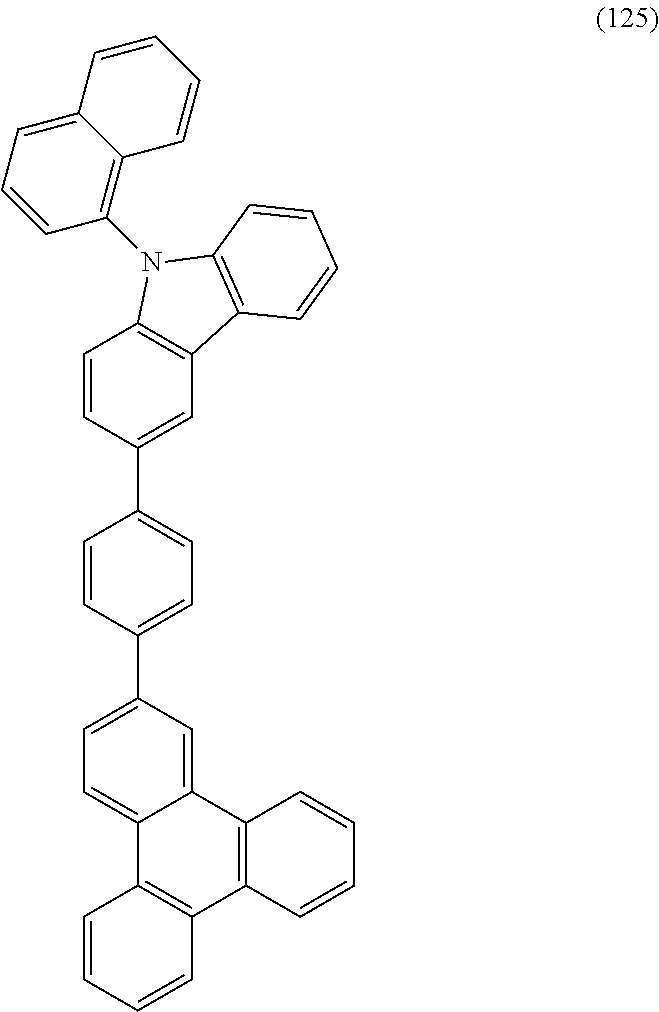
C12=CC(C3=CC=C(C4=CC5=C(C=C4)N(C4=C6C(=CC=C4)C=CC=C6)C4=C5C=CC=C4)C=C3)=CC=C1C1=C(C3=C2C=CC=C3)C=CC=C1
